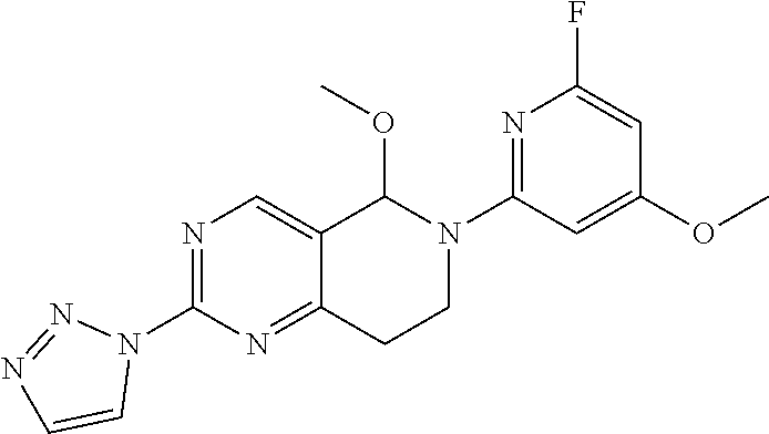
C12=CN=C(N3N=NC=C3)N=C1CCN(C1=NC(F)=CC(OC)=C1)C2OC
